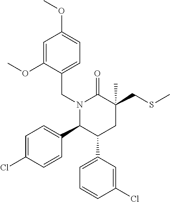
N1(CC2=CC=C(OC)C=C2OC)C(C2=CC=C(Cl)C=C2)C(C2=CC=CC(Cl)=C2)CC(CSC)(C)C1=O
